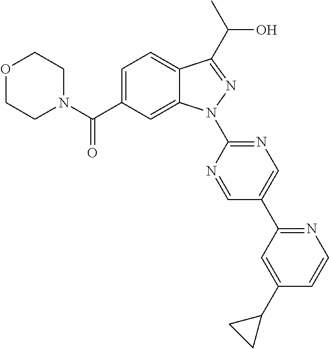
C12=CC=C(C(N3CCOCC3)=O)C=C1N(C1=NC=C(C3=NC=CC(C4CC4)=C3)C=N1)N=C2C(C)O
